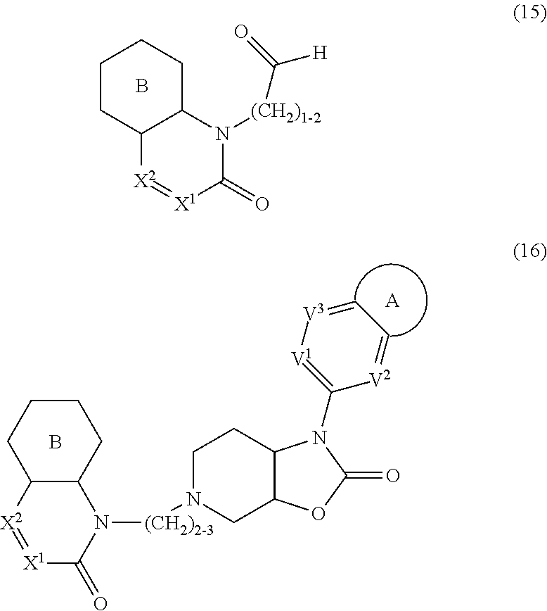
B.C12[X2]=[X1]C(=O)N([(CH2)1-2]C([H])=O)C1CCCC2.O1C(=O)N(C2=[V1][V3]=CC=[V2]2)C2C1CN([(CH2)2-3]N1C3C([X2]=[X1]C1=O)CCCC3)CC2.[A].B
